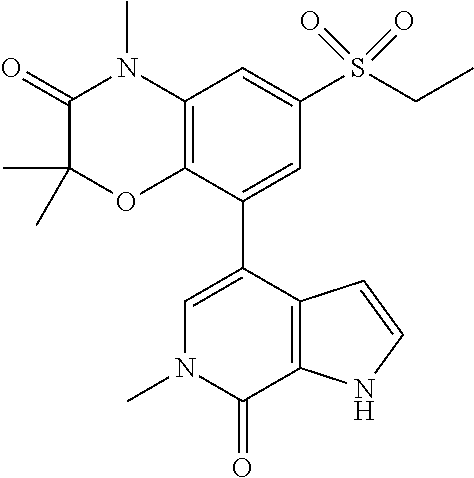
C1(=O)C(C)(C)OC2=C(N1C)C=C(S(CC)(=O)=O)C=C2C1=CN(C)C(=O)C2=C1C=CN2
